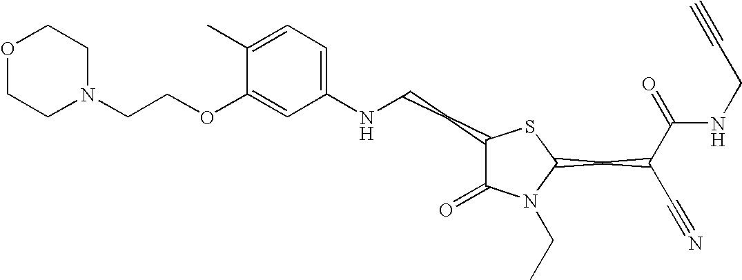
C1(C)=CC=C(NCCC2C(=O)N(CC)C(CC(C#N)C(=O)NCC#C)S2)C=C1OCCN1CCOCC1
